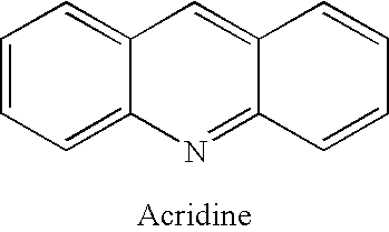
C12=CC=CC=C1C=C1C(=N2)C=CC=C1
